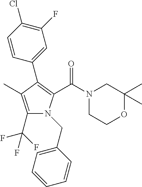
C1(C2=C(C(N3CC(C)(C)OCC3)=O)N(CC3=CC=CC=C3)C(C(F)(F)F)=C2C)=CC(F)=C(Cl)C=C1
